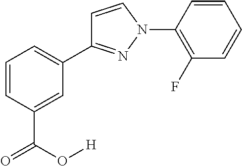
C1=CC(C(O[H])=O)=CC(C2=NN(C3=C(F)C=CC=C3)C=C2)=C1
